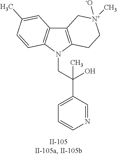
C12=C(N(CC(C3=CC=CN=C3)(O)C)C3=C1C=C(C)C=C3)CC[N+]([-O])(C)C2
